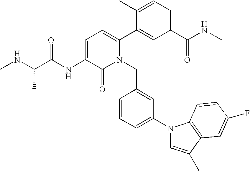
C1=C(NC(C(NC)C)=O)C(=O)N(CC2=CC(N3C=C(C)C4=C3C=CC(F)=C4)=CC=C2)C(C2=CC(C(NC)=O)=CC=C2C)=C1
